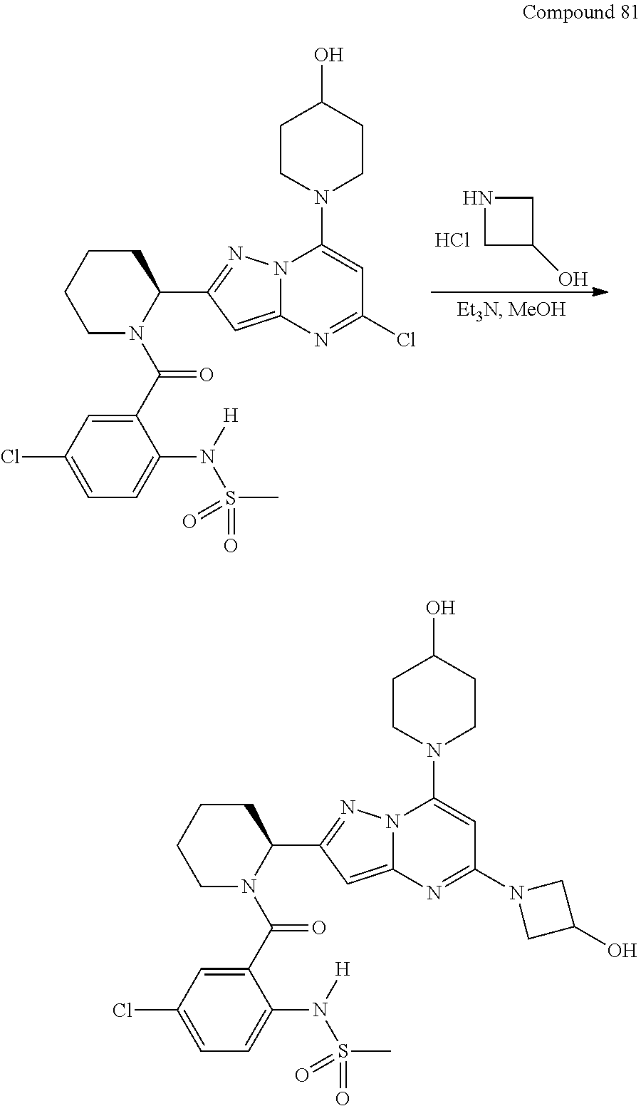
C1NCC1O.Cl.C1CCCN(C(C2=CC(Cl)=CC=C2N(S(C)(=O)=O)[H])=O)C1C1=NN2C(=C1)N=C(Cl)C=C2N1CCC(O)CC1.C1CCCN(C(C2=CC(Cl)=CC=C2N(S(C)(=O)=O)[H])=O)C1C1=NN2C(=C1)N=C(N1CC(O)C1)C=C2N1CCC(O)CC1
